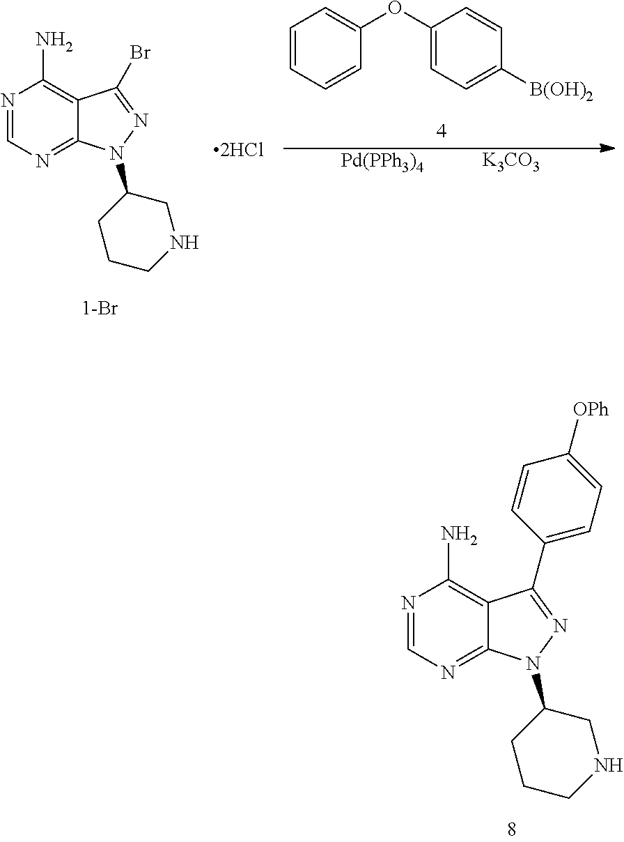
N1=CN=C2C(=C1N)C(C1=CC=C([OPh])C=C1)=NN2C1CCCNC1.N1=CN=C2C(=C1N)C(Br)=NN2C1CCCNC1.C1=CC=CC(OC2=CC=C([B(OH)2])C=C2)=C1.[Pd(PPh3)4].[K3CO3]
